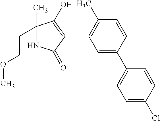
N1C(C)(CCOC)C(O)=C(C2=C(C)C=CC(C3=CC=C(Cl)C=C3)=C2)C1=O
